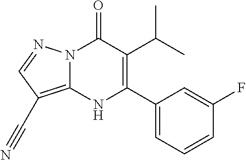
N12C(=C(C#N)C=N1)NC(C1=CC=CC(F)=C1)=C(C(C)C)C2=O
